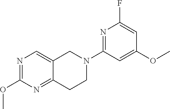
C12=CN=C(OC)N=C1CCN(C1=NC(F)=CC(OC)=C1)C2
